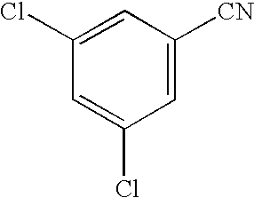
C1(Cl)=CC([CN])=CC(Cl)=C1
